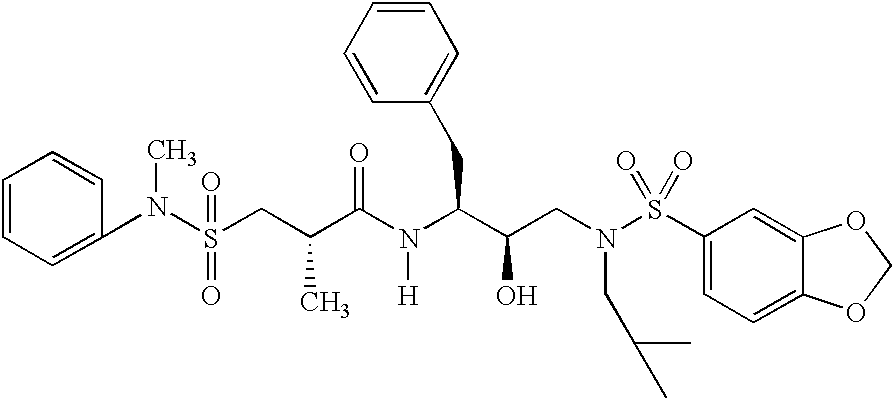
S(CC(C(N(C(C(CN(S(C1=CC=C2C(=C1)OCO2)(=O)=O)CC(C)C)O)CC1=CC=CC=C1)[H])=O)C)(N(C1=CC=CC=C1)C)(=O)=O
